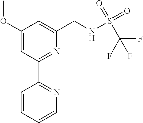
C1(OC)=CC(C2=NC=CC=C2)=NC(CNS(C(F)(F)F)(=O)=O)=C1
